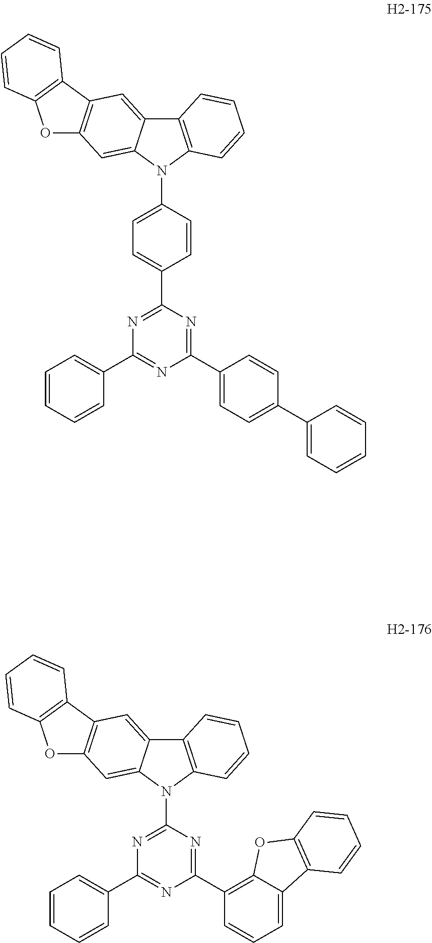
C12=C(C=CC=C1)N(C1=NC(C3=CC=CC=C3)=NC(C3=C4C(=CC=C3)C3=C(O4)C=CC=C3)=N1)C1=CC3=C(C=C21)C1=C(O3)C=CC=C1.C12=C(C=CC=C1)N(C1=CC=C(C3=NC(C4=CC=CC=C4)=NC(C4=CC=C(C5=CC=CC=C5)C=C4)=N3)C=C1)C1=CC3=C(C=C21)C1=C(O3)C=CC=C1
